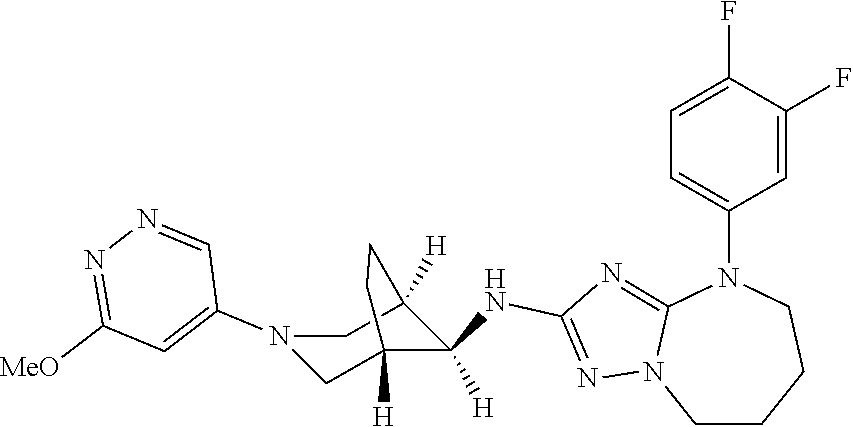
C1CCCN(C2=CC=C(F)C(F)=C2)C2=NC(NC3([H])C4([H])CN(C5=CC([MeO])=NN=C5)CC3([H])CC4)=NN12
